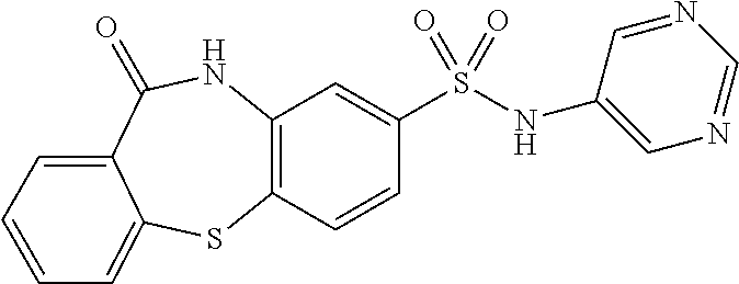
C12=C(NC(=O)C3=CC=CC=C3S1)C=C(S(=O)(NC1=CN=CN=C1)=O)C=C2
